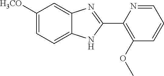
C1([H3CO])=CC=C2C(=C1)N=C(C1=C(OC)C=CC=N1)N2
